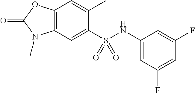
C1(C)=CC2=C(C=C1S(NC1=CC(F)=CC(F)=C1)(=O)=O)N(C)C(=O)O2
